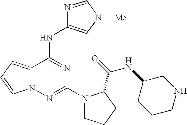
C1(N2CCCC2C(NC2CCCNC2)=O)=NN2C(=CC=C2)C(NC2=CN([Me])C=N2)=N1
